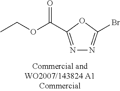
N1=C(C(OCC)=O)OC(Br)=N1
